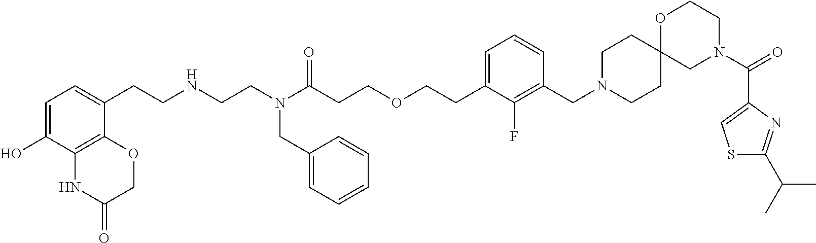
C1(CN2CCC3(CC2)CN(C(C2=CSC(C(C)C)=N2)=O)CCO3)=C(F)C(CCOCCC(N(CCNCCC2=CC=C(O)C3=C2OCC(=O)N3)CC2=CC=CC=C2)=O)=CC=C1
